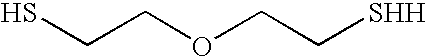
SCCOCC[SHH]
